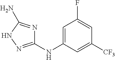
C1(NC2=CC(F)=CC([CF3])=C2)=NNC(N)=N1
